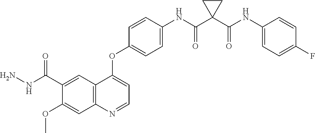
C12=C(N=CC=C1OC1=CC=C(NC(C3(C(NC4=CC=C(F)C=C4)=O)CC3)=O)C=C1)C=C(OC)C(C(=O)NN)=C2
